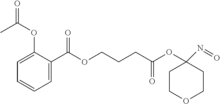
C1=C(OC(=O)C)C(C(OCCCC(OC2(N=O)CCOCC2)=O)=O)=CC=C1
